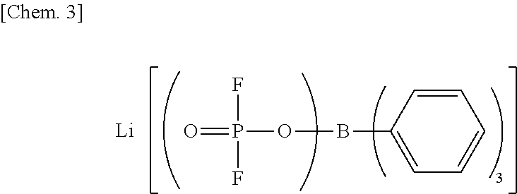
O=P(OBC1=CC=CC=C1)(F)F.[Li]
